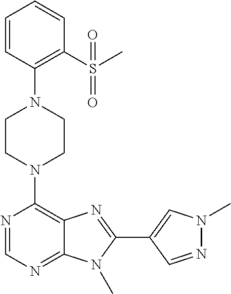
C1CN(C2=C3C(=NC=N2)N(C)C(C2=CN(C)N=C2)=N3)CCN1C1=C(S(C)(=O)=O)C=CC=C1
